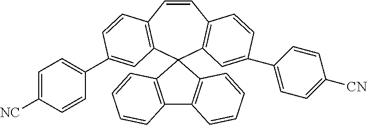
C1=CC2=C(C=C(C3=CC=C([CN])C=C3)C=C2)C2(C3=C1C=CC(C1=CC=C([NC])C=C1)=C3)C1=C(C3=C2C=CC=C3)C=CC=C1
